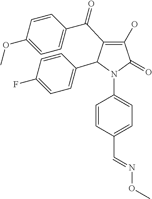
C1(O)=C(C(C2=CC=C(OC)C=C2)=O)C(C2=CC=C(F)C=C2)N(C2=CC=C(C=NOC)C=C2)C1=O
